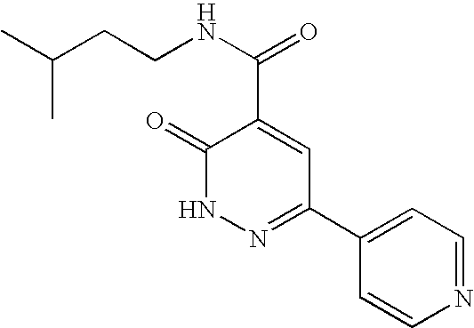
C1=CN=CC=C1C1=NNC(=O)C(C(NCCC(C)C)=O)=C1
